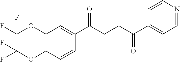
C12=C(C=CC(C(CCC(C3=CC=NC=C3)=O)=O)=C1)OC(F)(F)C(F)(F)O2
